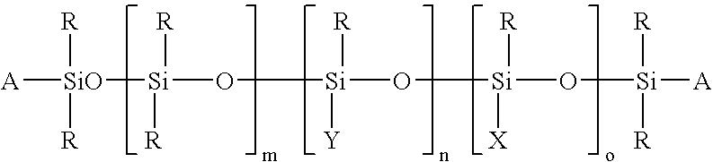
[A][SiO]([R])([R])[Si](O[Si](O[Si](O[Si]([A])([R])[R])([R])[X])([R])[Y])([R])[R]
